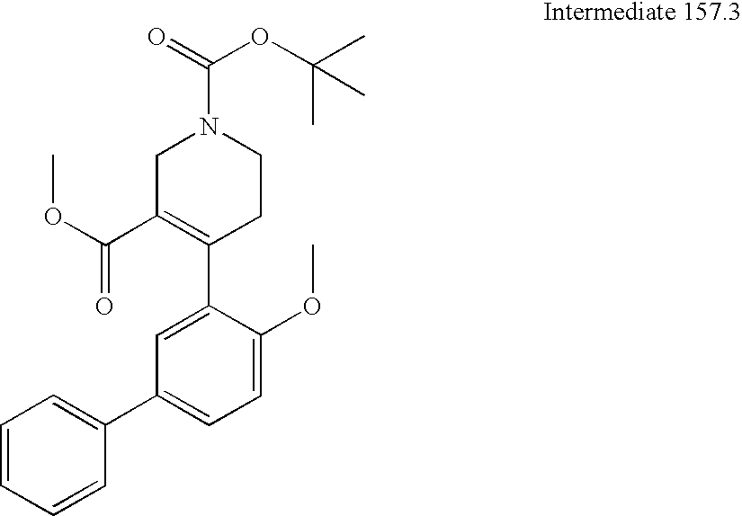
C1C(C(OC)=O)=C(C2=CC(C3=CC=CC=C3)=CC=C2OC)CCN1C(=O)OC(C)(C)C
